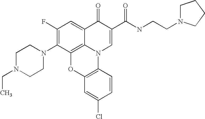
C1(F)=C(N2CCN(CC)CC2)C2=C3C(=C1)C(=O)C(C(NCCN1CCCC1)=O)=CN3C1=C(O2)C=C(Cl)C=C1
